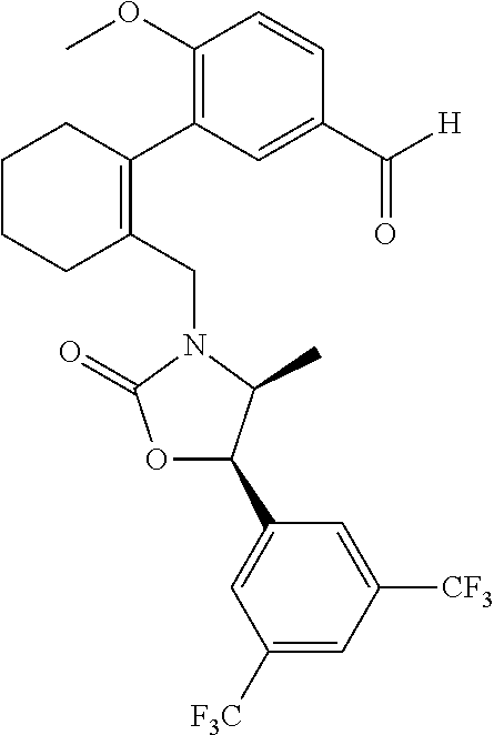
C1(CN2C(=O)OC(C3=CC([F3C])=CC([CF3])=C3)C2C)=C(C2=C(OC)C=CC(C([H])=O)=C2)CCCC1
